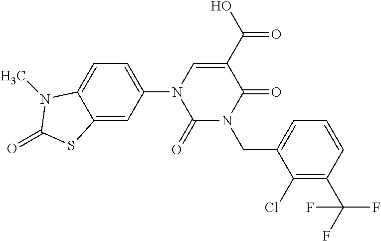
C1(=O)N(CC2=CC=CC(C(F)(F)F)=C2Cl)C(=O)C(C(=O)O)=CN1C1=CC=C2C(=C1)SC(=O)N2C
